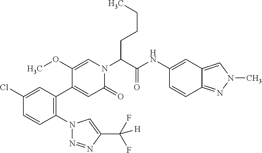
C1(Cl)=CC(C2=CC(=O)N(C(C(NC3=CC4=CN(C)N=C4C=C3)=O)CCCC)C=C2OC)=C(N2N=NC(C(F)(F)[H])=C2)C=C1
